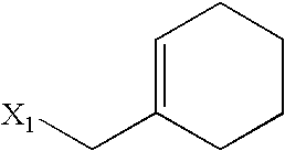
C(C1=CCCCC1)[X1]
